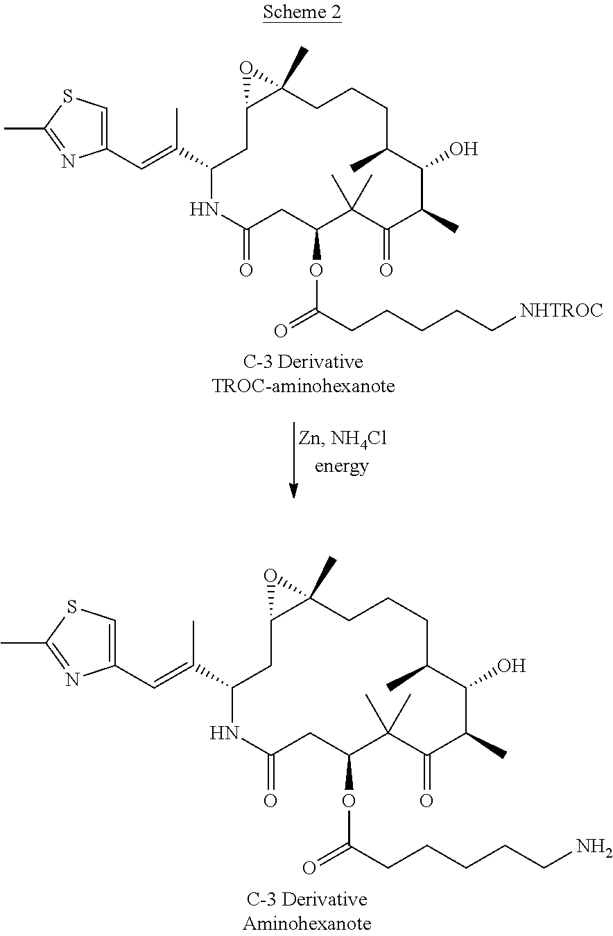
C1(C=C(C2NC(=O)CC(OC(CCCCC[NHTROC])=O)C(C)(C)C(=O)C(C)C(O)C(C)CCCC3(C)C(C2)O3)C)=CSC(C)=N1.C1(C=C(C2NC(=O)CC(OC(CCCCCN)=O)C(C)(C)C(=O)C(C)C(O)C(C)CCCC3(C)C(C2)O3)C)=CSC(C)=N1
